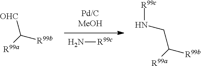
N[R99c].[OHC]C([R99a])[R99b].C(C([R99a])[R99b])N[R99c]
